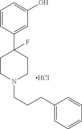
C1=CC(C2(F)CCN(CCCC3=CC=CC=C3)CC2)=CC(O)=C1.Cl
